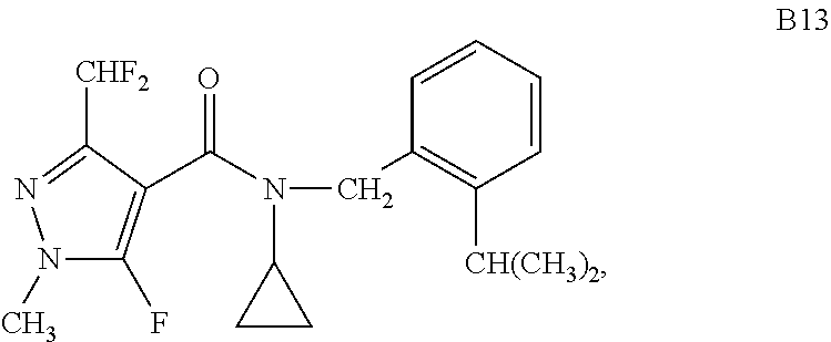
CN1C(F)=C(C(N(C2CC2)CC2=C([CH(CH3)2])C=CC=C2)=O)C([CHF2])=N1
